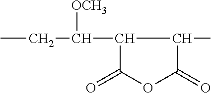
CCC(C1C(=O)OC(=O)C1C)[OCH3]
